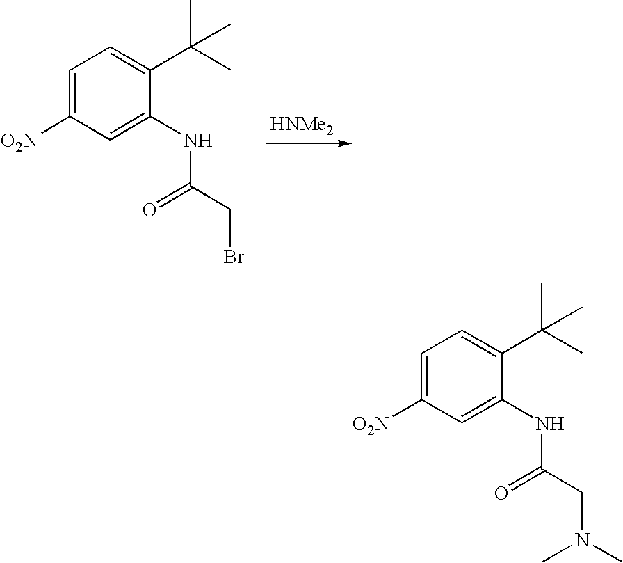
[HNMe2].C1=C([O2N])C=C(NC(CBr)=O)C(C(C)(C)C)=C1.C1=C([O2N])C=C(NC(CN(C)C)=O)C(C(C)(C)C)=C1
